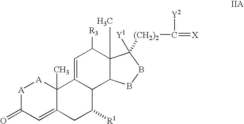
[A]1C(=O)C=C2C(C)([A]1)C1=CC([R3])C3(C)C(C1C([R1])C2)BBC3([Y1])[(CH2)2]C([Y2])=[X]
